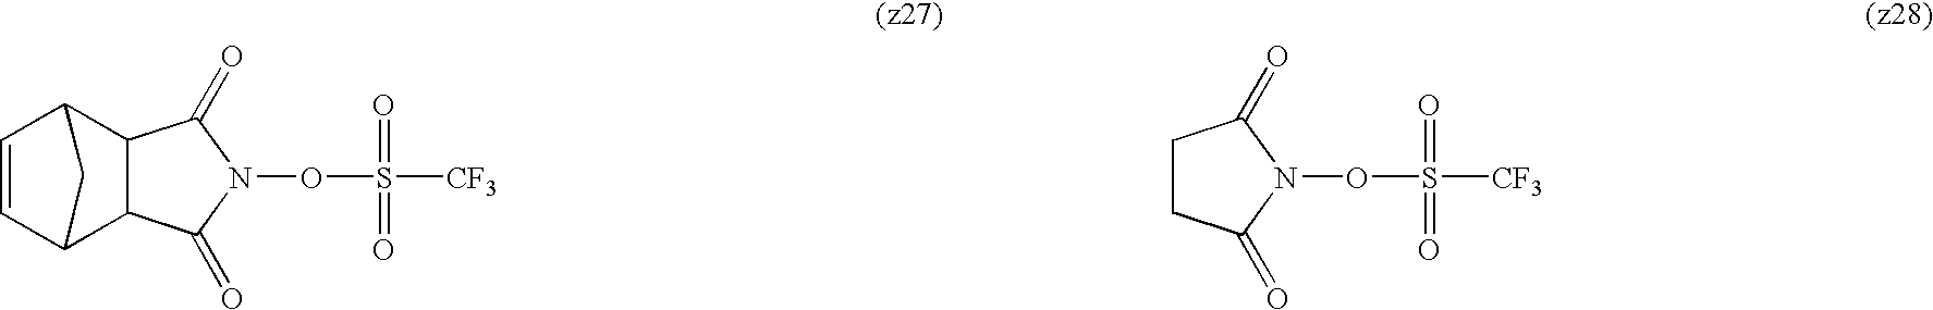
C1=CC2C3C(C1C2)C(=O)N(OS(=O)(=O)[CF3])C3=O.C1CC(=O)N(OS(=O)(=O)[CF3])C1=O
